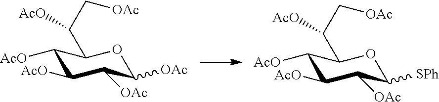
C1([AcO])C([AcO])C([OAc])C([OAc])OC1C(C[OAc])[AcO].C1([AcO])C([AcO])C([OAc])C([SPh])OC1C(C[OAc])[AcO]
